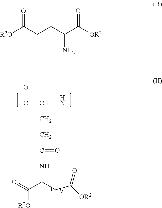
CC(C(CCC(NC(C(=O)[R2O])CC([OR2])=O)=O)NC)=O.C(CCC([R2O])=O)(C([OR2])=O)N
